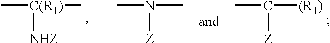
C[C(R1)]([NHZ])C.CN(C)[Z].CC([(R1)])[Z]
